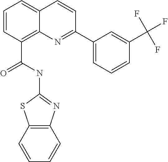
C(C1=C2C(=CC=C1)C=CC(C1=CC=CC(C(F)(F)F)=C1)=N2)(NC1=NC2=C(S1)C=CC=C2)=O
